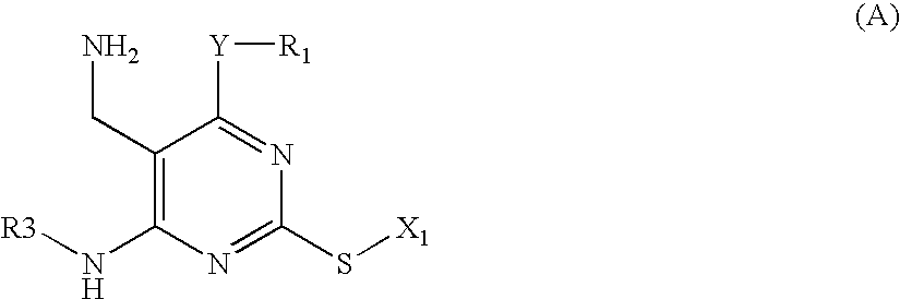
C1(CN)=C(N[R3])N=C(S[X1])N=C1[Y][R1]
